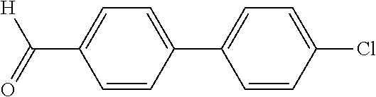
C1=C(C2=CC=C(Cl)C=C2)C=CC(C([H])=O)=C1
